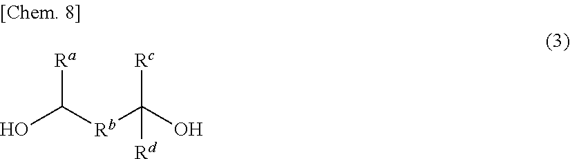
OC([Rb]C(O)([Rc])[Rd])[Ra]
